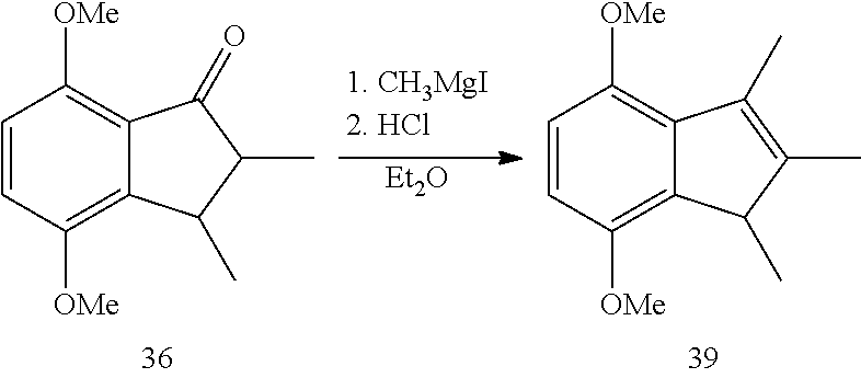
C1=CC([OMe])=C2C(=C1[OMe])C(=O)C(C)C2C.[Et2O].C1=CC([OMe])=C2C(=C1[OMe])C(C)=C(C)C2C
